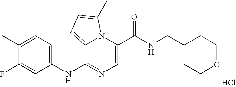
C1=C(C(NCC2CCOCC2)=O)N2C(=CC=C2C)C(NC2=CC=C(C)C(F)=C2)=N1.Cl
